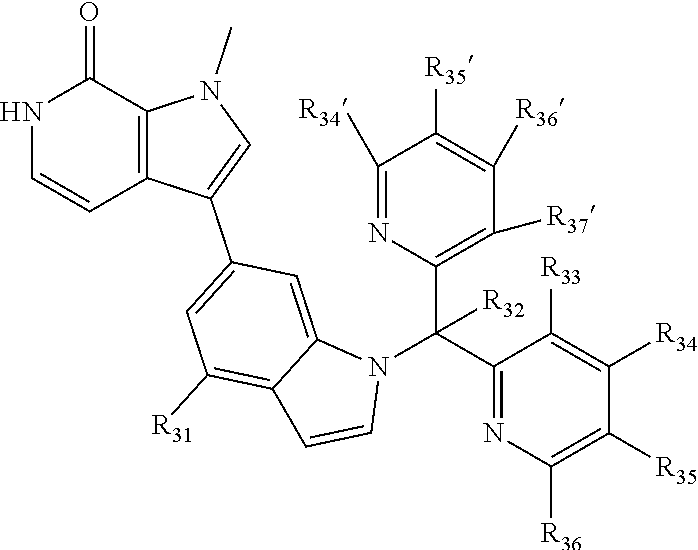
N1C=CC2=C(C1=O)N(C)C=C2C1=CC([R31])=C2C(=C1)N(C(C1=C([R37])C([R36])=C([R35])C([R34])=N1)(C1=NC([R36])=C([R35])C([R34])=C1[R33])[R32])C=C2
